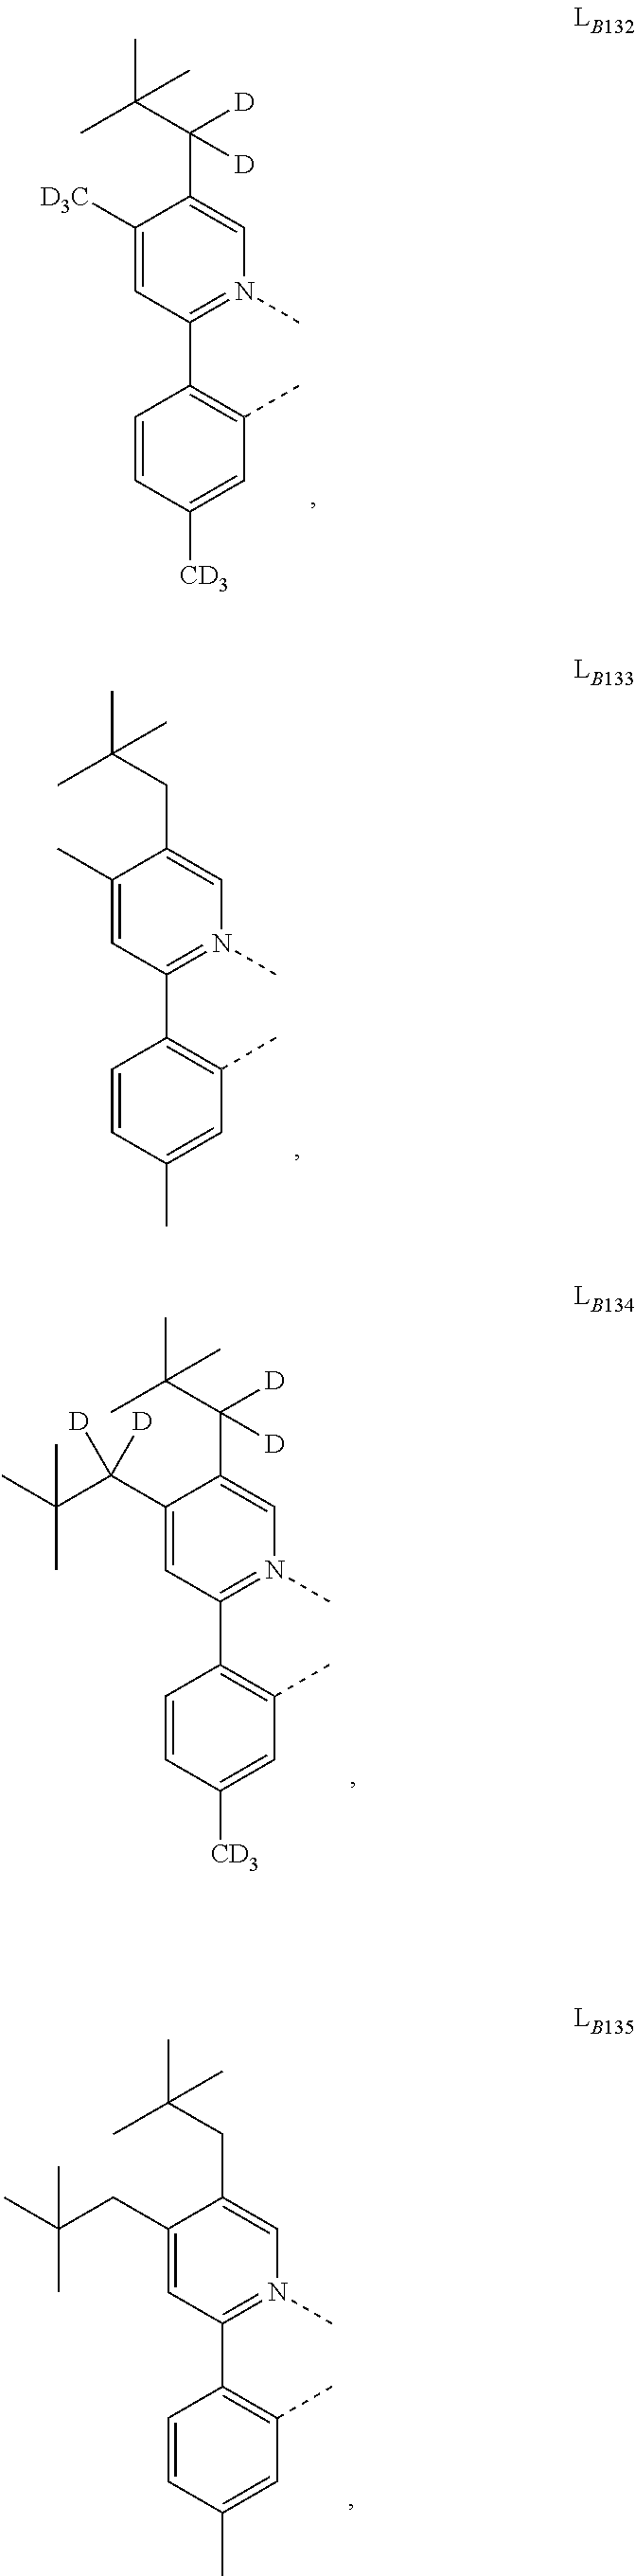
C1([D3C])=CC(C2=C(C)C=C([CD3])C=C2)=N(C)C=C1C(C(C)(C)C)([D])[D].C1(C)=CC(C2=C(C)C=C(C)C=C2)=N(C)C=C1CC(C)(C)C.C1(C(C(C)(C)C)([D])[D])=CC(C2=C(C)C=C([CD3])C=C2)=N(C)C=C1C(C(C)(C)C)([D])[D].C1(CC(C)(C)C)=CC(C2=C(C)C=C(C)C=C2)=N(C)C=C1CC(C)(C)C
